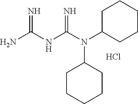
Cl.C1(N(C(NC(N)=N)=N)C2CCCCC2)CCCCC1
